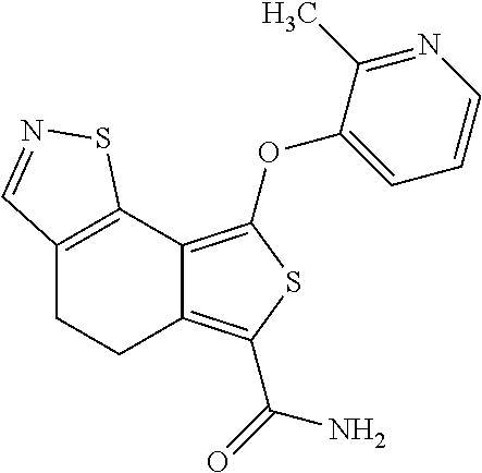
C12=C(OC3=CC=CN=C3C)SC(C(=O)N)=C1CCC1=C2SN=C1
